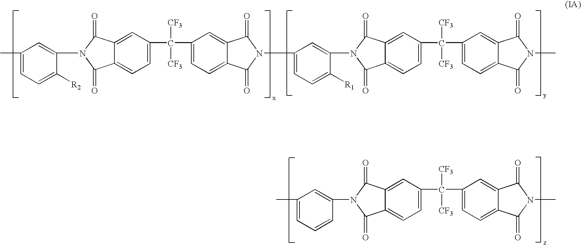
CC1=CC=C([R2])C(N2C(=O)C3=CC(C([CF3])([CF3])C4=CC=C5C(=C4)C(=O)N(C4=CC=C([R1])C(N6C(=O)C7=CC(C([CF3])([CF3])C8=CC=C9C(=C8)C(=O)N(C)C9=O)=CC=C7C6=O)=C4)C5=O)=CC=C3C2=O)=C1.C1(C)=CC=CC(N2C(=O)C3=CC(C([CF3])([CF3])C4=CC=C5C(=C4)C(=O)N(C)C5=O)=CC=C3C2=O)=C1
